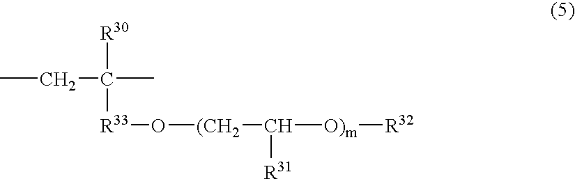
CCC([R30])([R33]O[(CH2]C([O)m][R32])[R31])C
